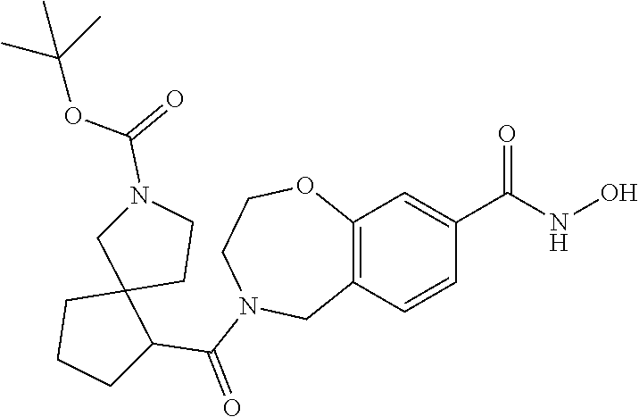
C12=C(C=CC(C(NO)=O)=C1)CN(C(=O)C1C3(CCC1)CCN(C(=O)OC(C)(C)C)C3)CCO2
